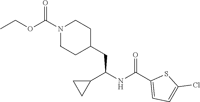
C(OC(N1CCC(CC(NC(C2=CC=C(Cl)S2)=O)C2CC2)CC1)=O)C
